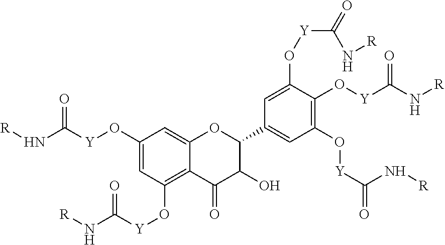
C1(O[Y]C(N[R])=O)=CC(O[Y]C(N[R])=O)=C2C(=C1)OC(C1=CC(O[Y]C(=O)N[R])=C(O[Y]C(N[R])=O)C(O[Y]C(=O)N[R])=C1)C(O)C2=O
